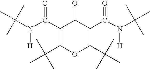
C1(C(N(C(C)(C)C)[H])=O)=C(C(C)(C)C)OC(C(C)(C)C)=C(C(N(C(C)(C)C)[H])=O)C1=O
